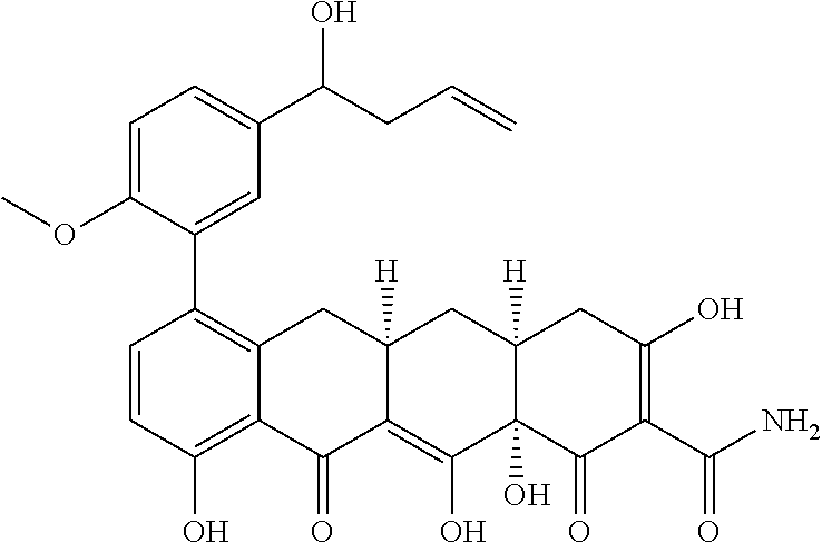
C1=CC(O)=C2C(=C1C1=CC(C(CC=C)O)=CC=C1OC)CC1([H])C(=C(O)C3(O)C([H])(C1)CC(O)=C(C(N)=O)C3=O)C2=O
